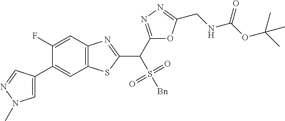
C12=C(C=C(F)C(C3=CN(C)N=C3)=C1)N=C(C(S(=O)(=O)[Bn])C1=NN=C(CNC(OC(C)(C)C)=O)O1)S2
